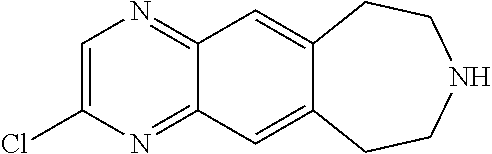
C1(Cl)=CN=C2C(=N1)C=C1C(=C2)CCNCC1
